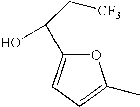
C(C(O)C1=CC=C(C)O1)[CF3]
